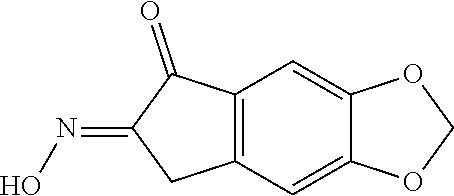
C12=C(C=C3C(=C1)OCO3)CC(=NO)C2=O
